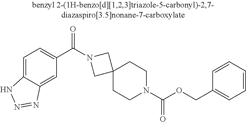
C1=CC=CC(COC(N2CCC3(CC2)CN(C(C2=CC=C4C(=C2)N=NN4)=O)C3)=O)=C1
